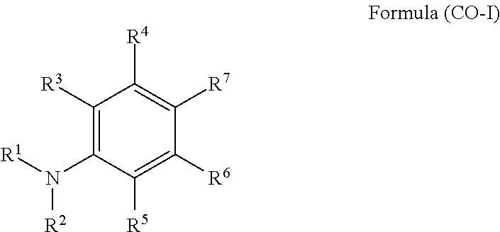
C1([R3])=C(N([R2])[R1])C([R5])=C([R6])C([R7])=C1[R4]
